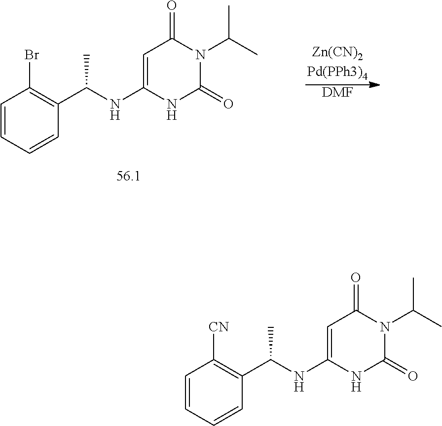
C1=CC=CC(C(NC2=CC(=O)N(C(C)C)C(=O)N2)C)=C1[CN].C1=CC=CC(C(NC2=CC(=O)N(C(C)C)C(=O)N2)C)=C1Br.[DMF]
